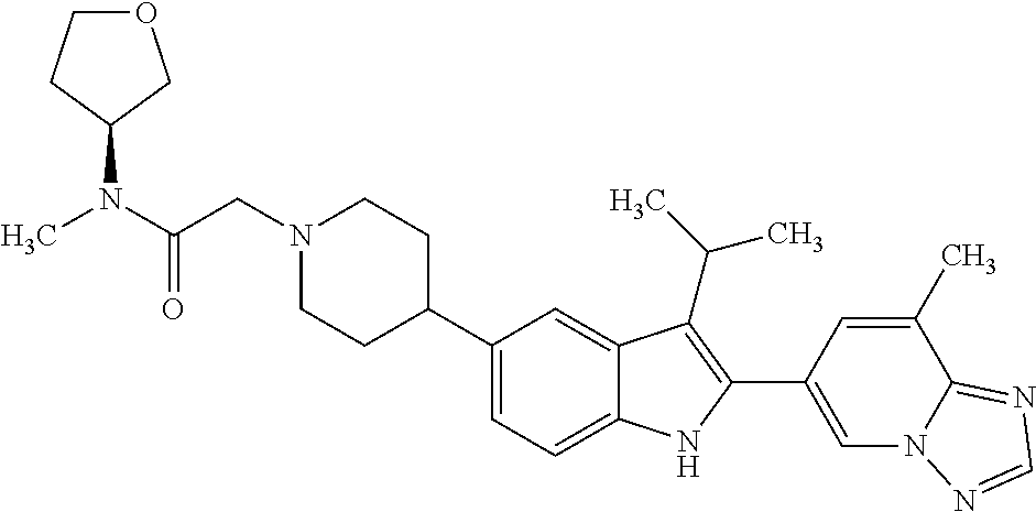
N1(CC(N(C)C2COCC2)=O)CCC(C2=CC=C3C(=C2)C(C(C)C)=C(C2=CN4C(=NC=N4)C(C)=C2)N3)CC1
